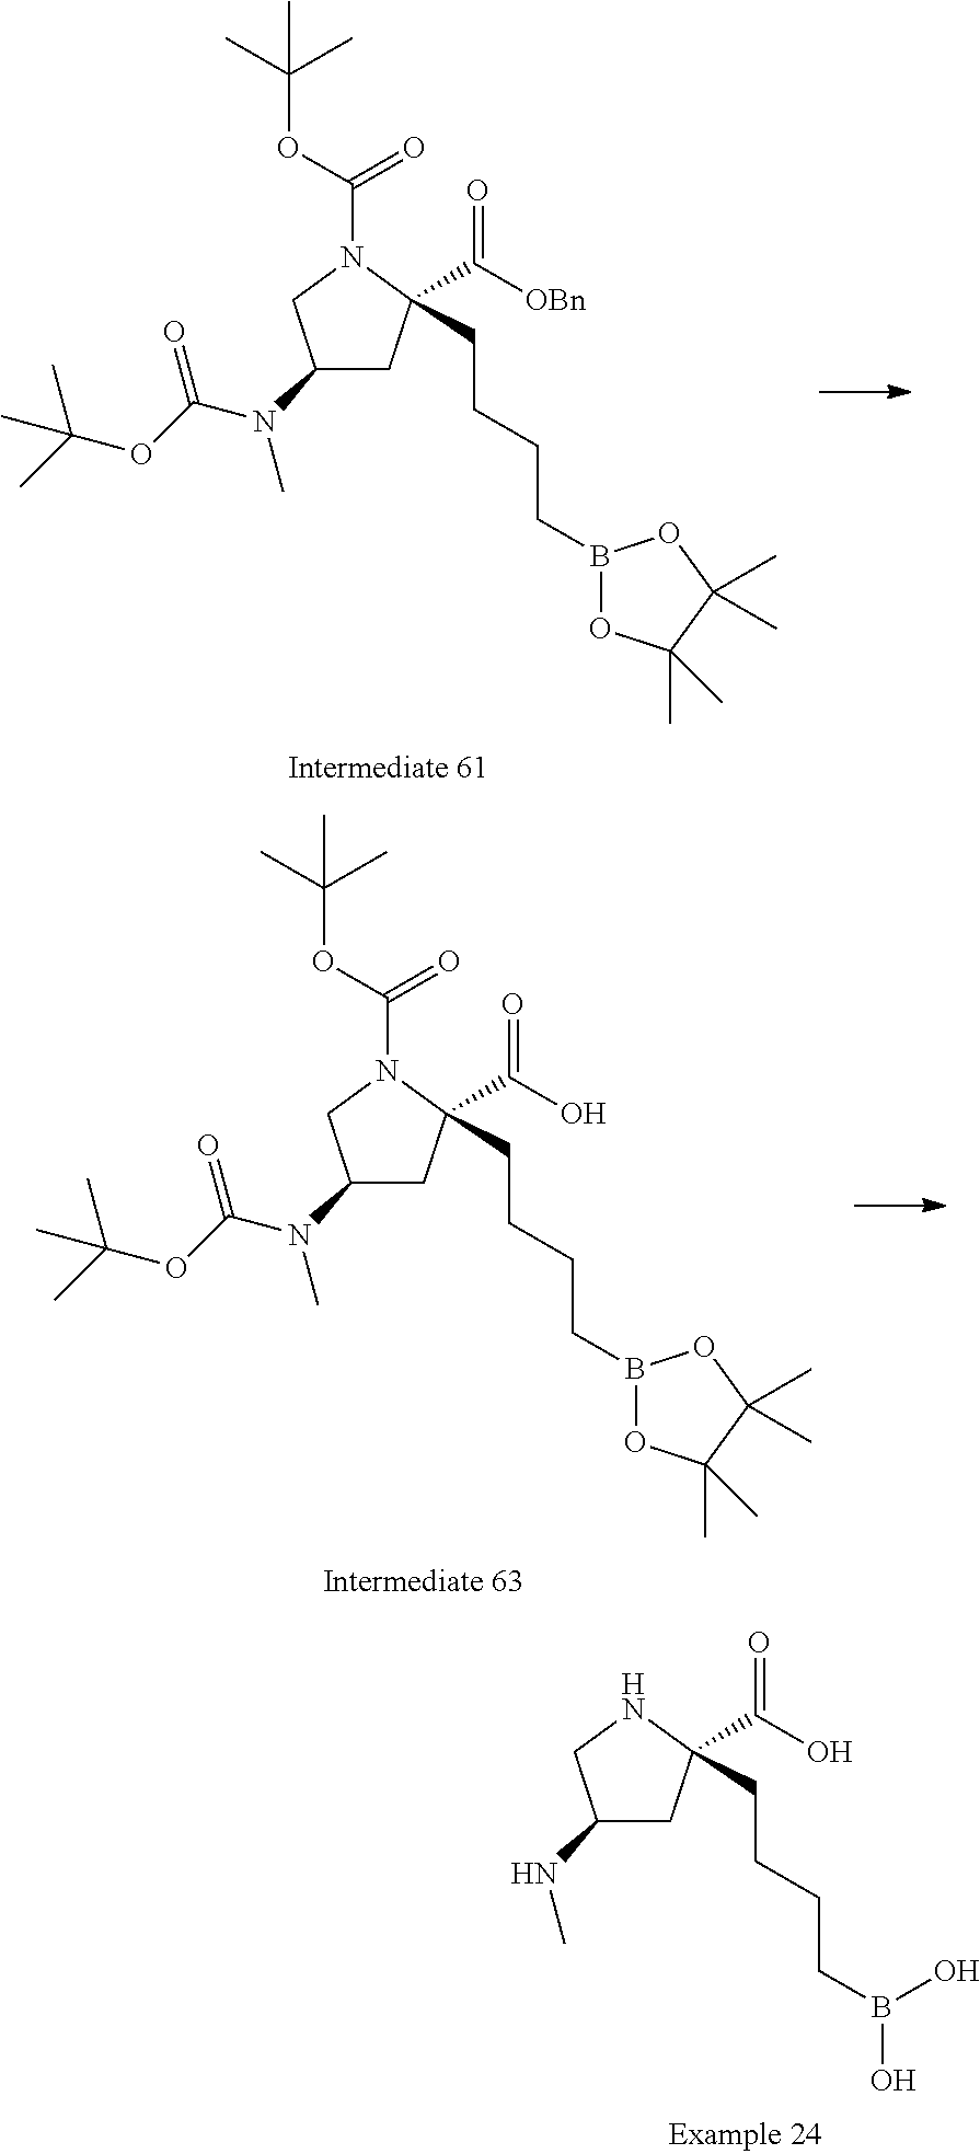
C1(NC)CC(C(O)=O)(CCCCB(O)O)NC1.C1(N(C(OC(C)(C)C)=O)C)CC(C([OBn])=O)(CCCCB2OC(C)(C)C(C)(C)O2)N(C(OC(C)(C)C)=O)C1.C1(N(C(OC(C)(C)C)=O)C)CC(C(O)=O)(CCCCB2OC(C)(C)C(C)(C)O2)N(C(OC(C)(C)C)=O)C1
